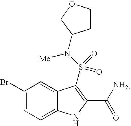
N(S(=O)(=O)C1=C(C([NH2])=O)NC2=CC=C(Br)C=C21)([Me])C1CCOC1
